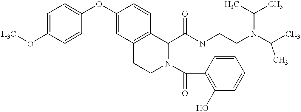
C1=C(OC)C=CC(OC2=CC3=C(C=C2)C(C(NCCN(C(C)C)C(C)C)=O)N(C(=O)C2=C(O)C=CC=C2)CC3)=C1
